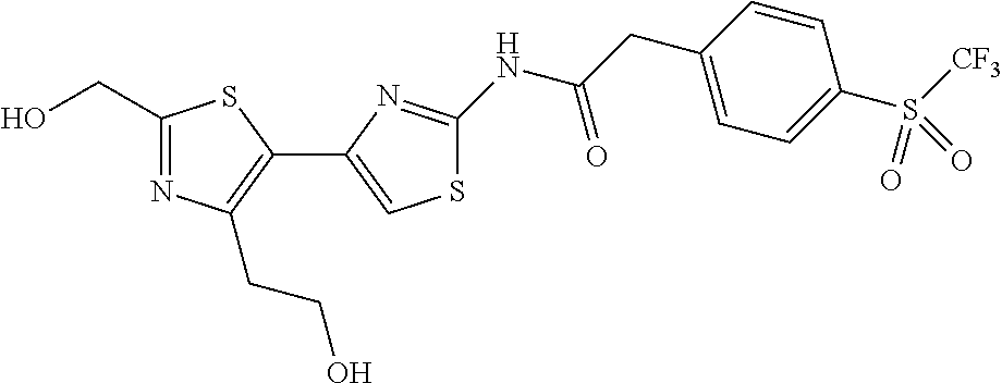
C1(CO)=NC(CCO)=C(C2=CSC(NC(CC3=CC=C(S([CF3])(=O)=O)C=C3)=O)=N2)S1
